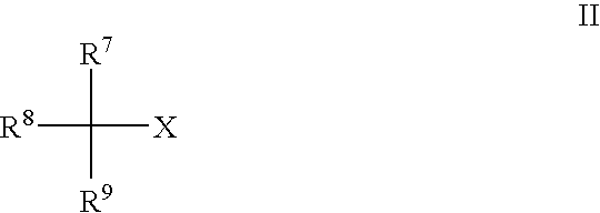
C([X])([R7])([R9])[R8]
